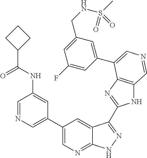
C1(C2=CN=CC(NC(C3CCC3)=O)=C2)=CN=C2C(=C1)C(C1=NC3=C(N1)C=NC=C3C1=CC(CNS(C)(=O)=O)=CC(F)=C1)=NN2
